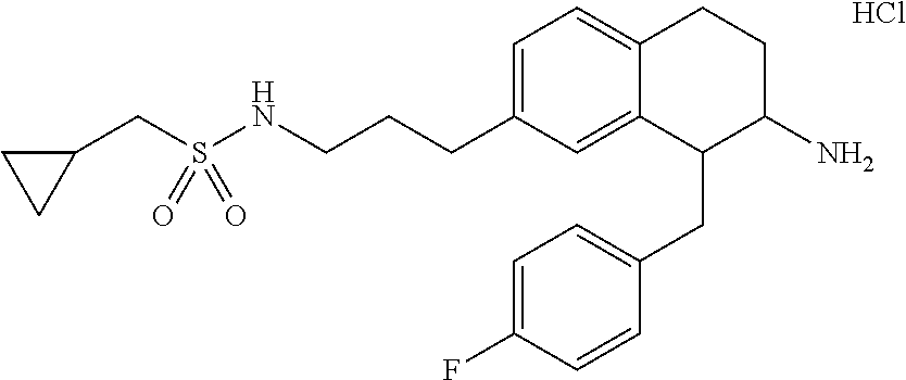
C1=C(CCCNS(CC2CC2)(=O)=O)C=C2C(=C1)CCC(N)C2CC1=CC=C(F)C=C1.Cl
